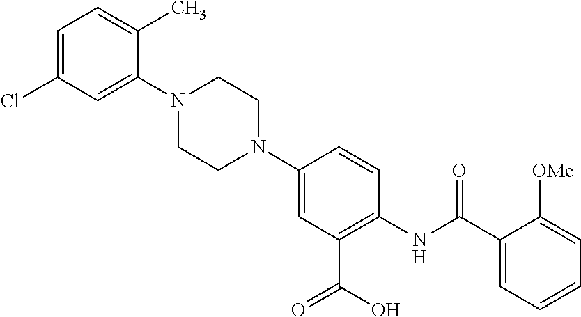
N1(C2=CC(C(O)=O)=C(NC(C3=CC=CC=C3[OMe])=O)C=C2)CCN(C2=CC(Cl)=CC=C2C)CC1
